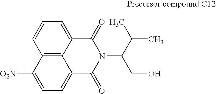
C12=C3C(=CC=C1)C(=O)N(C(CO)C(C)C)C(=O)C3=CC=C2[O2N]
